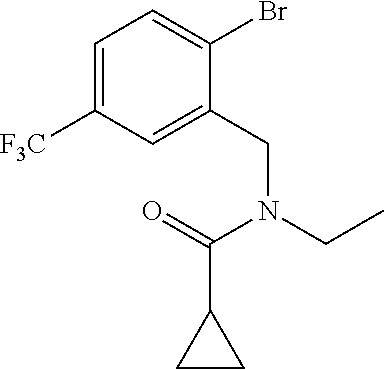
C1=C([F3C])C=C(CN(CC)C(=O)C2CC2)C(Br)=C1
